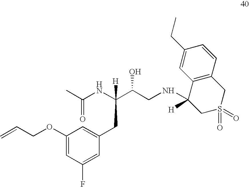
CC(NC(C(CNC1([H])CS(=O)(=O)CC2=C1C=C(CC)C=C2)O)([H])CC1=CC(OCC=C)=CC(F)=C1)=O
